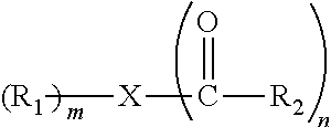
[(R1][X]C([R2])=O
